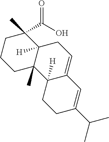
C1(C)(C(O)=O)CCCC2(C)C1([H])CC=C1C2([H])CCC(C(C)C)=C1
